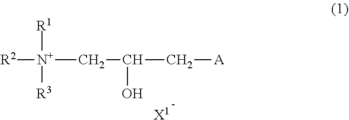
[R1][N+]([R3])(CC(O)C[A])[R2].[X1]
